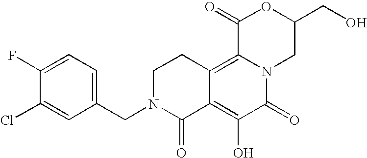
C1(CN2C(=O)C3=C(O)C(=O)N4C(=C3CC2)C(=O)OC(CO)C4)=CC=C(F)C(Cl)=C1
